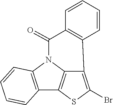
C12=C(N3C4=C1SC(Br)=C4C1=C(C3=O)C=CC=C1)C=CC=C2
